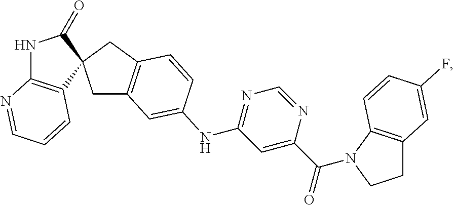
C1(=O)NC2=C(C=CC=N2)C12CC1=C(C2)C=CC(NC2=NC=NC(C(N3C4=C(CC3)C=C(F)C=C4)=O)=C2)=C1
